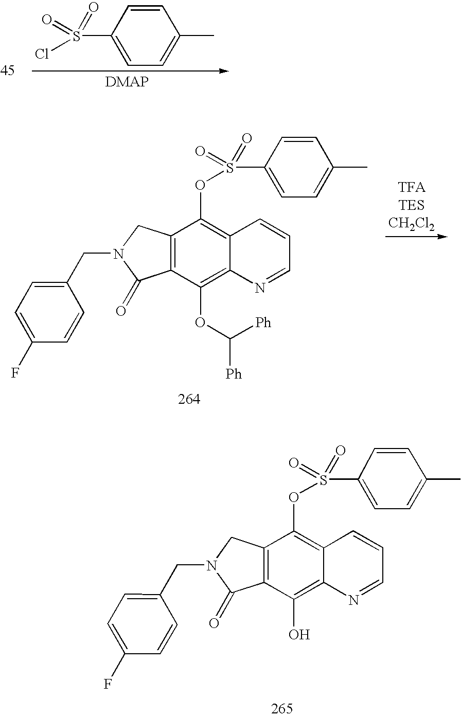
C1=CC(S(Cl)(=O)=O)=CC=C1C.C1=CC(S(OC2=C3C(=C(OC([Ph])[Ph])C4=C2CN(CC2=CC=C(F)C=C2)C4=O)N=CC=C3)(=O)=O)=CC=C1C.C1=CC(S(OC2=C3C(=C(O)C4=C2CN(CC2=CC=C(F)C=C2)C4=O)N=CC=C3)(=O)=O)=CC=C1C
